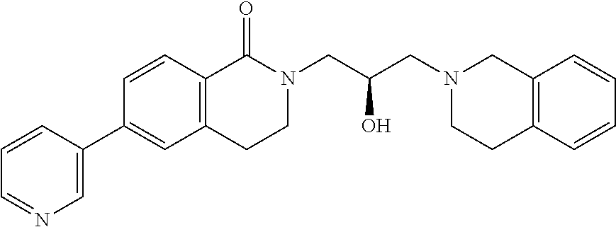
C12=C(CCN(CC(O)CN3CCC4=C(C3)C=CC=C4)C1=O)C=C(C1=CN=CC=C1)C=C2
